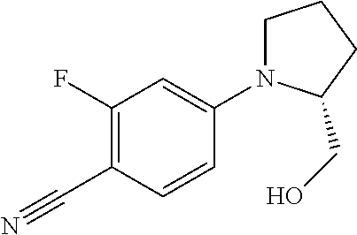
C1(F)=C(C#N)C=CC(N2CCCC2CO)=C1
